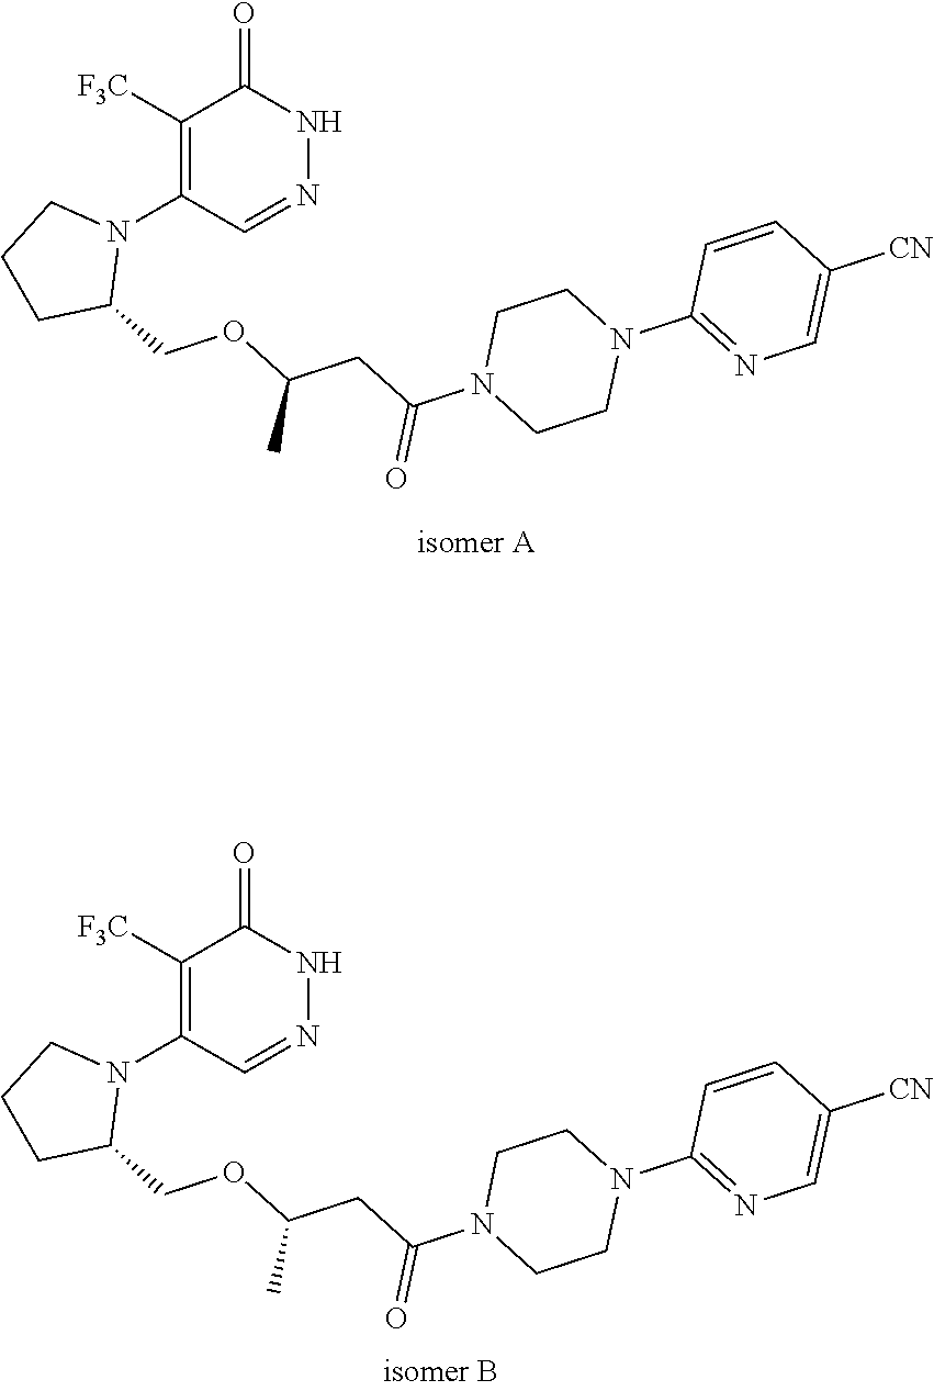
C(CC(OCC1N(C2=C([F3C])C(=O)NN=C2)CCC1)C)(=O)N1CCN(C2=NC=C([CN])C=C2)CC1.C(CC(OCC1N(C2=C([F3C])C(=O)NN=C2)CCC1)C)(=O)N1CCN(C2=NC=C([CN])C=C2)CC1
